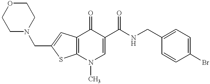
C12=C(N(C)C=C(C(NCC3=CC=C(Br)C=C3)=O)C1=O)SC(CN1CCOCC1)=C2
